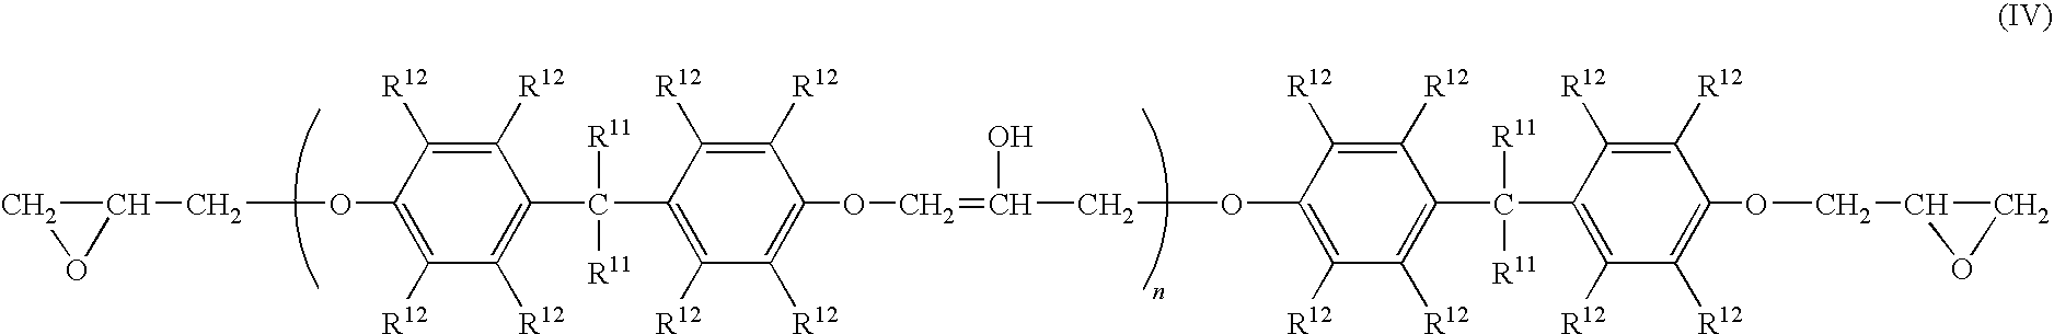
C1(COC2=C([R12])C([R12])=C(C([R11])([R11])C3=C([R12])C([R12])=C(OC=C(COC4=C([R12])C([R12])=C(C([R11])([R11])C5=C([R12])C([R12])=C(OCC6CO6)C([R12])=C5[R12])C([R12])=C4[R12])O)C([R12])=C3[R12])C([R12])=C2[R12])CO1
